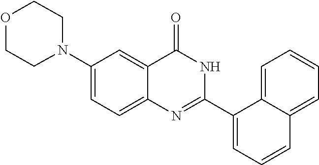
N1(C2=CC=C3C(=C2)C(=O)NC(C2=CC=CC4=CC=CC=C24)=N3)CCOCC1
